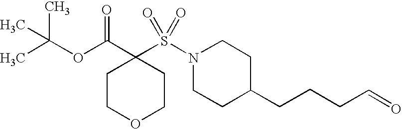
C1COCCC1(C(=O)OC(C)(C)C)S(N1CCC(CCCC=O)CC1)(=O)=O
